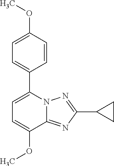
C1=C(OC)C2=NC(C3CC3)=NN2C(C2=CC=C(OC)C=C2)=C1
